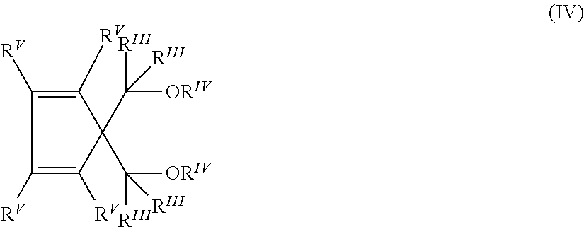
C1([RV])=C([RV])C([RV])=C([RV])C1(C([ORIV])([RIII])[RIII])C([ORIV])([RIII])[RIII]
